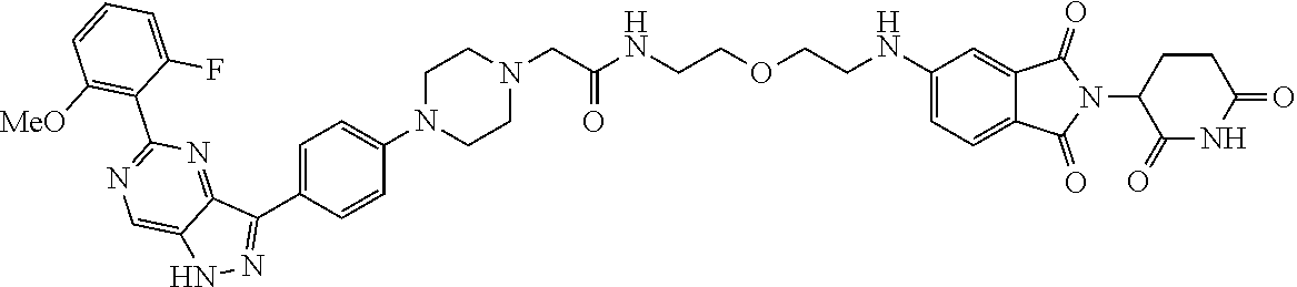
C1(C2=C([MeO])C=CC=C2F)=NC=C2C(=N1)C(C1=CC=C(N3CCN(CC(=O)NCCOCCNC4=CC=C5C(=C4)C(=O)N(C4C(=O)NC(=O)CC4)C5=O)CC3)C=C1)=NN2
